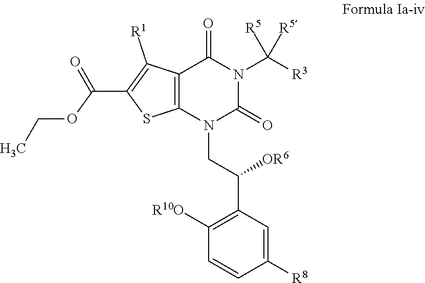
C1=CC([R8])=CC(C([OR6])CN2C(=O)N(C([R5])([R5])[R3])C(=O)C3=C2SC(C(=O)OCC)=C3[R1])=C1[R10O]
